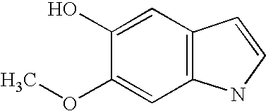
C1=C(O)C(OC)=CC2=C1C=CN2
